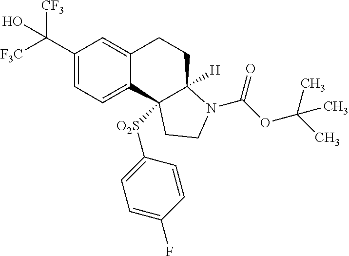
C1(C([F3C])([CF3])O)=CC=C2C(=C1)CCC1([H])N(C(OC(C)(C)C)=O)CCC21[O2S]C1=CC=C(F)C=C1
